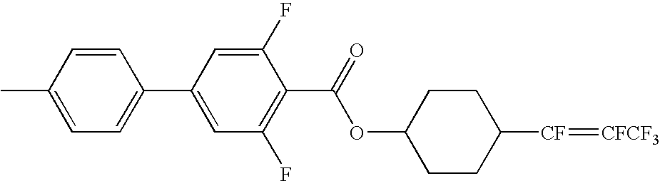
C1(C(OC2CCC([CF]=[CFCF3])CC2)=O)=C(F)C=C(C2=CC=C(C)C=C2)C=C1F
